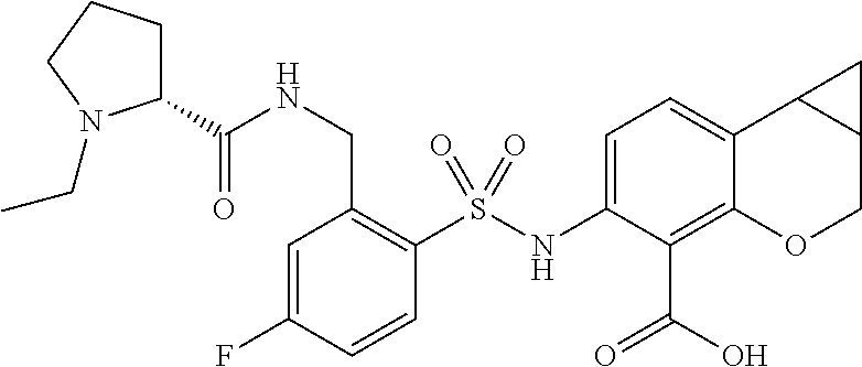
C1=C(F)C=CC(S(NC2=CC=C3C(=C2C(=O)O)OCC2C3C2)(=O)=O)=C1CNC(C1CCCN1CC)=O
